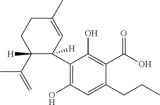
C1(C(=C)C)([H])C(C2=C(O)C=C(CCC)C(C(O)=O)=C2O)([H])C=C(C)CC1
